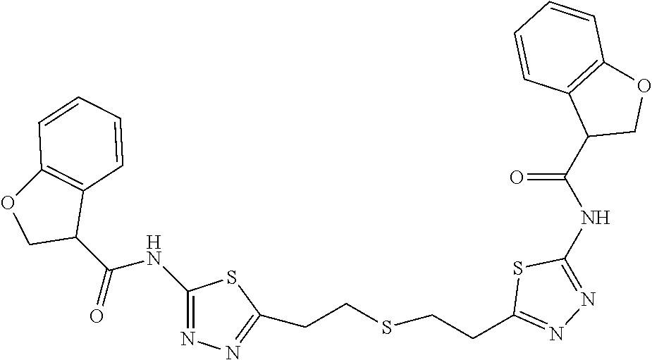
C1(NC(C2C3=C(OC2)C=CC=C3)=O)=NN=C(CCSCCC2=NN=C(NC(C3COC4=C3C=CC=C4)=O)S2)S1
